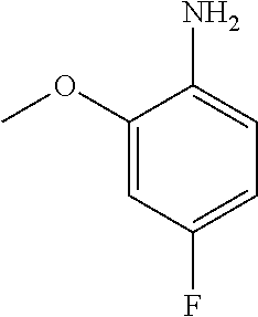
C1(OC)=CC(F)=CC=C1N
